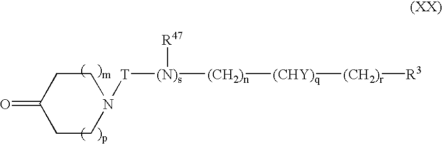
[T]([(N)s]([(CH2)n][(CHY)q][(CH2)r][R3])[R47])N1CCC(=O)CC1
